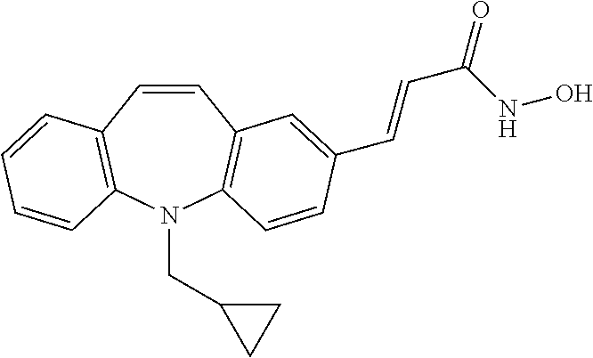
C1=CC2=C(N(CC3CC3)C3=C1C=C(C=CC(NO)=O)C=C3)C=CC=C2
